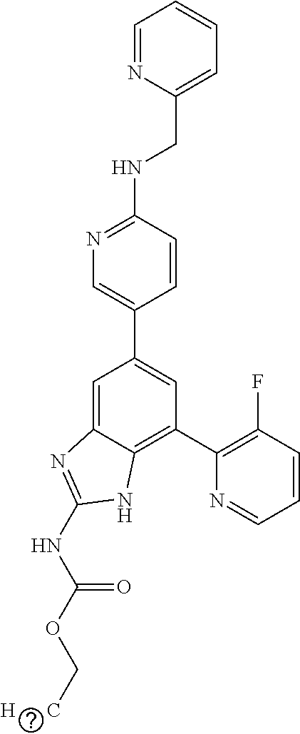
C1=CC(NCC2=CC=CC=N2)=NC=C1C1=CC(C2=C(F)C=CC=N2)=C2C(=C1)N=C(NC(OC[H      C])=O)N2
